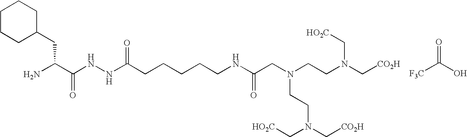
NC(C(NNC(CCCCCNC(CN(CCN(C[CO2H])C[HO2C])CCN(C[CO2H])C[HO2C])=O)=O)=O)CC1CCCCC1.[F3C]C(O)=O
